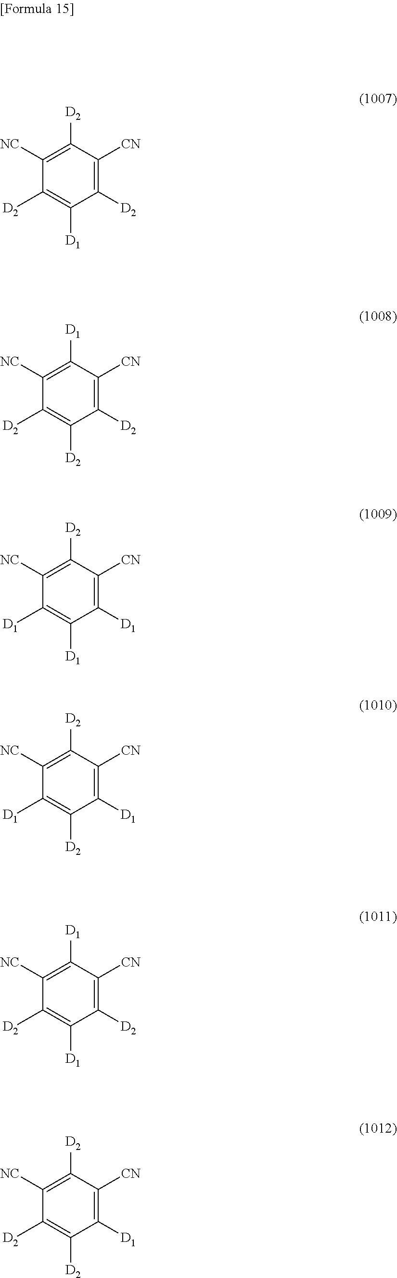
C1([NC])=C([D2])C([CN])=C([D2])C([D1])=C1[D2].C1([NC])=C([D1])C([CN])=C([D2])C([D2])=C1[D2].C1([NC])=C([D2])C([CN])=C([D1])C([D1])=C1[D1].C1([NC])=C([D2])C([CN])=C([D1])C([D2])=C1[D1].C1([NC])=C([D1])C([CN])=C([D2])C([D1])=C1[D2].C1([NC])=C([D2])C([CN])=C([D1])C([D2])=C1[D2]
